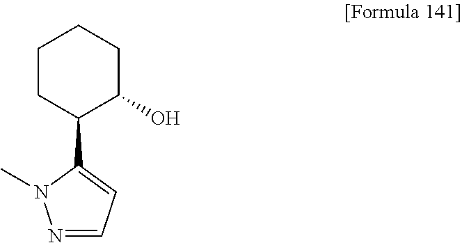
C1(O)CCCCC1C1=CC=NN1C
